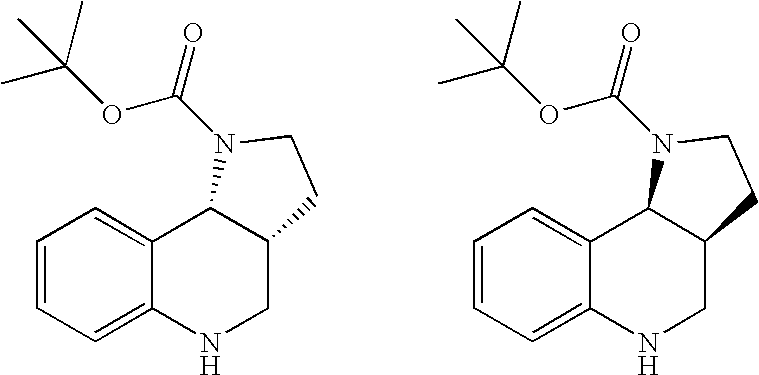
C1=CC=C2C(=C1)C1C(CN2)CCN1C(=O)OC(C)(C)C.C1=CC=C2C(=C1)C1C(CN2)CCN1C(=O)OC(C)(C)C
